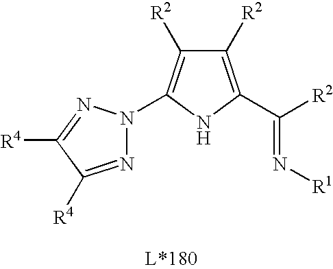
N(=C([R2])C1=C([R2])C([R2])=C(N2N=C([R4])C([R4])=N2)N1)[R1]
